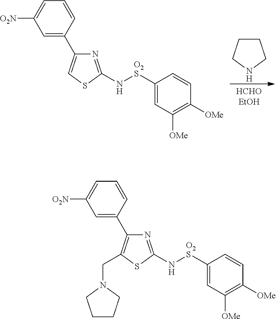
C1CCNC1.C1=C(C2=CSC(N[O2S]C3=CC([OMe])=C([OMe])C=C3)=N2)C=CC=C1[O2N].C1=C(C2=C(CN3CCCC3)SC(N[O2S]C3=CC([OMe])=C([OMe])C=C3)=N2)C=CC=C1[O2N]
